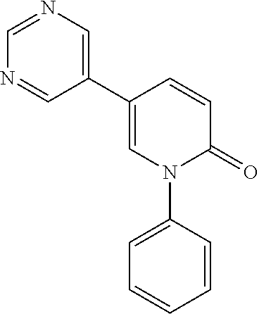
C1=C(C2=CN=CN=C2)C=CC(=O)N1C1=CC=CC=C1
